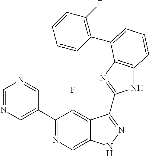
C1=NC=C(C2=NC=C3C(=C2F)C(C2=NC4=C(N2)C=CC=C4C2=C(F)C=CC=C2)=NN3)C=N1
